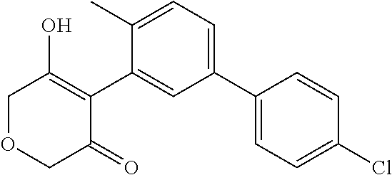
C1(C2=CC=C(C)C(C3=C(O)COCC3=O)=C2)=CC=C(Cl)C=C1
